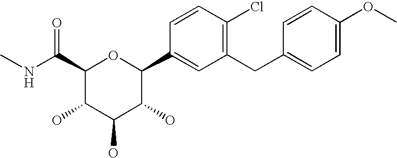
C1(C(NC)=O)C(O)C(O)C(O)C(C2=CC(CC3=CC=C(OC)C=C3)=C(Cl)C=C2)O1
